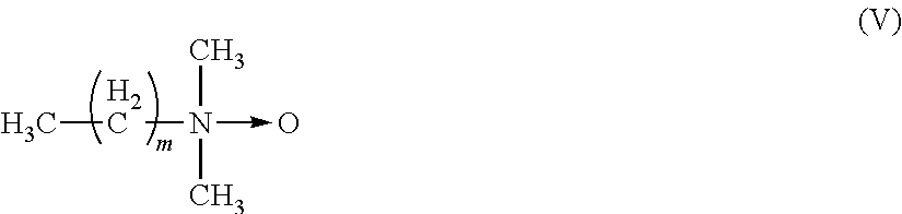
CCN(->O)(C)C
